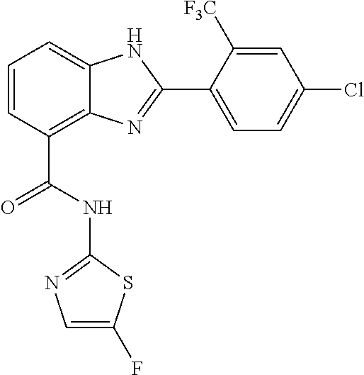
C1=CC(C(=O)NC2=NC=C(F)S2)=C2C(=C1)NC(C1=CC=C(Cl)C=C1[F3C])=N2
